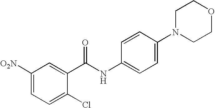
C1([O2N])=CC=C(Cl)C(C(NC2=CC=C(N3CCOCC3)C=C2)=O)=C1
